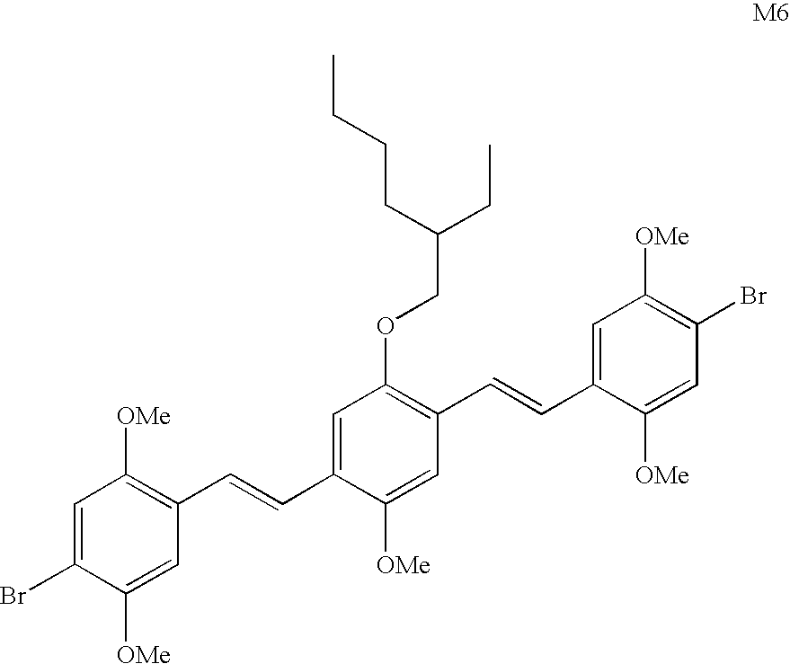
C1=C(Br)C([OMe])=CC(C=CC2=CC(OCC(CCCC)CC)=C(C=CC3=CC([OMe])=C(Br)C=C3[OMe])C=C2[OMe])=C1[OMe]
